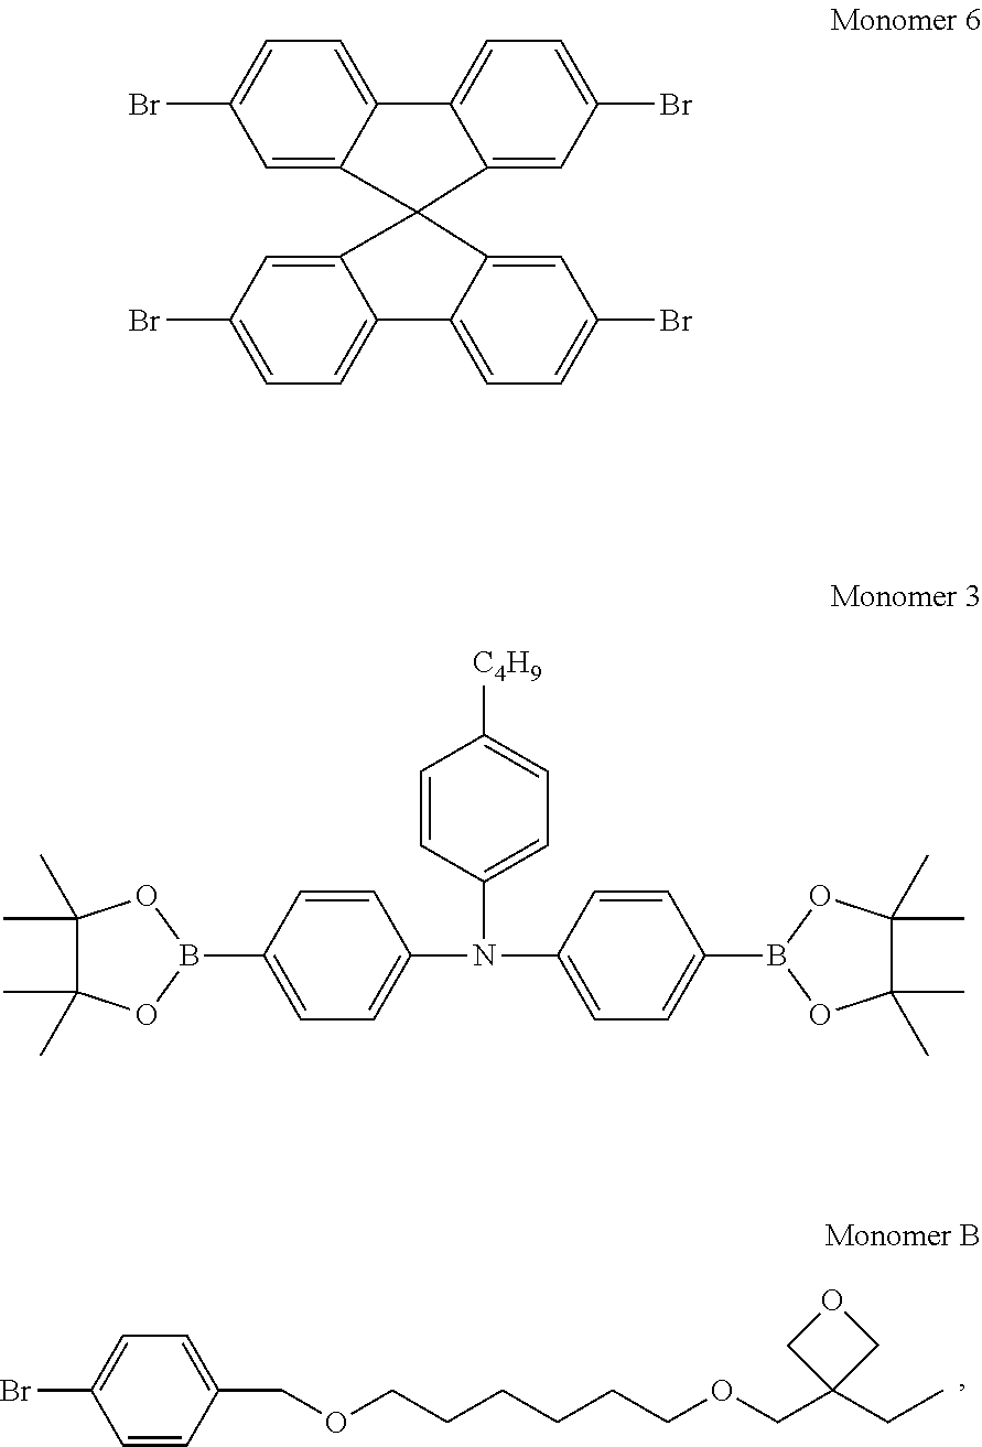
C1=CC(COCCCCCCOCC2(CC)COC2)=CC=C1Br.C1=CC(N(C2=CC=C(B3OC(C)(C)C(C)(C)O3)C=C2)C2=CC=C(B3OC(C)(C)C(C)(C)O3)C=C2)=CC=C1[C4H9].C1=C2C(=CC=C1Br)C1=CC=C(Br)C=C1C21C2=CC(Br)=CC=C2C2=CC=C(Br)C=C21
